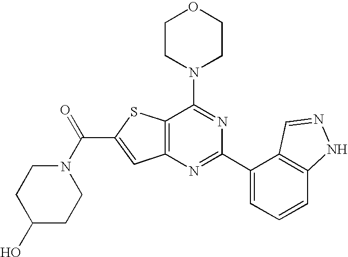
C1CN(C2=NC(C3=CC=CC4=C3C=NN4)=NC3=C2SC(C(N2CCC(O)CC2)=O)=C3)CCO1
